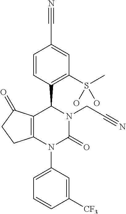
C12=C(N(C3=CC=CC([CF3])=C3)C(=O)N(CC#N)C1C1=C(S(C)(O)O)C=C(C#N)C=C1)CCC2=O
